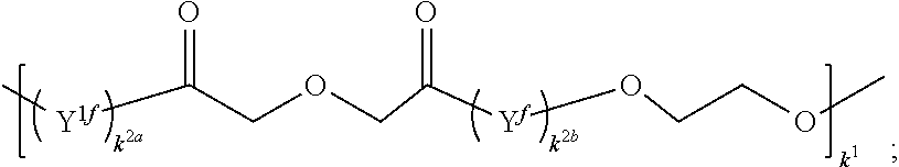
C[Y1f]C(COCC([Yf]OCCOC)=O)=O
